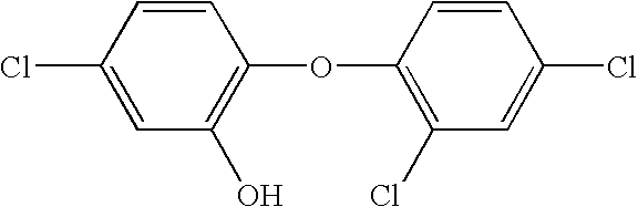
C1=CC(Cl)=CC(O)=C1OC1=C(Cl)C=C(Cl)C=C1
